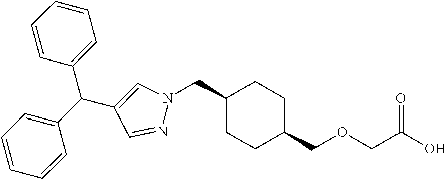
C1(CN2N=CC(C(C3=CC=CC=C3)C3=CC=CC=C3)=C2)CCC(COCC(O)=O)CC1
